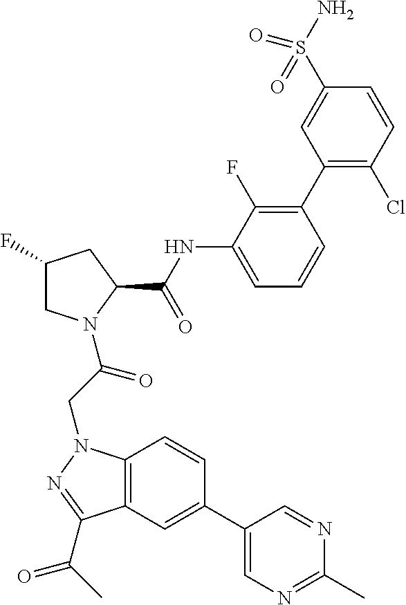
C1(C2=C(F)C(NC(C3CC(F)CN3C(CN3C4=C(C(C(C)=O)=N3)C=C(C3=CN=C(C)N=C3)C=C4)=O)=O)=CC=C2)=C(Cl)C=CC(S(N)(=O)=O)=C1
